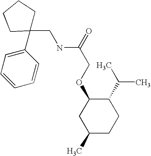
O(C1CC(C)CCC1C(C)C)CC(NCC1(C2=CC=CC=C2)CCCC1)=O
